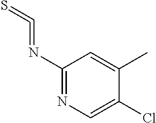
C1(N=C=S)=NC=C(Cl)C(C)=C1
